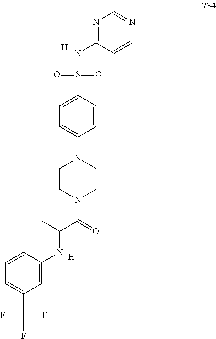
N1=C(NS(=O)(=O)C2=CC=C(N3CCN(C(C(C)NC4=CC(C(F)(F)F)=CC=C4)=O)CC3)C=C2)C=CN=C1.[H].[H]
